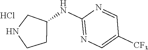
C1(NC2CNCC2)=NC=C([CF3])C=N1.Cl
